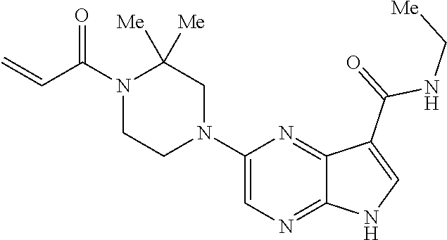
C1=C(N2CC([Me])([Me])N(C(C=C)=O)CC2)N=C2C(=N1)NC=C2C(=O)NC[Me]
